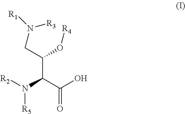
[R2]N(C(C(O)=O)C(CN([R1])[R3])O[R4])[R5]
